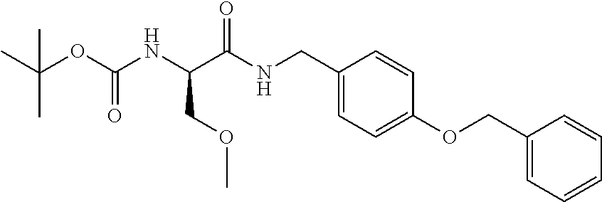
C1(CNC(C(NC(OC(C)(C)C)=O)COC)=O)=CC=C(OCC2=CC=CC=C2)C=C1
